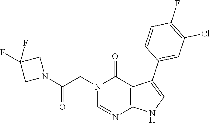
C1=NC2=C(C(=O)N1CC(N1CC(F)(F)C1)=O)C(C1=CC(Cl)=C(F)C=C1)=CN2
